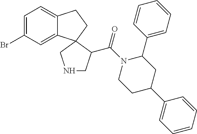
C1=C(Br)C=C2C(=C1)CCC21C(C(=O)N2C(C3=CC=CC=C3)CC(C3=CC=CC=C3)CC2)CNC1
